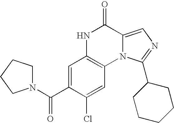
C1=C(C(N2CCCC2)=O)C(Cl)=CC2=C1NC(=O)C1=CN=C(C3CCCCC3)N21
